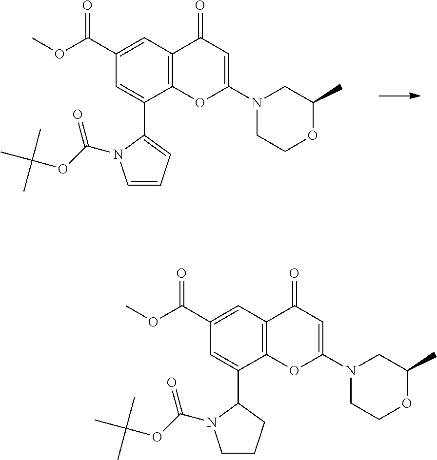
N1(C2=CC(=O)C3=C(O2)C(C2=CC=CN2C(OC(C)(C)C)=O)=CC(C(OC)=O)=C3)CCOC(C)C1.N1(C2=CC(=O)C3=C(O2)C(C2N(C(OC(C)(C)C)=O)CCC2)=CC(C(OC)=O)=C3)CCOC(C)C1
